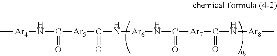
C[Ar4]NC([Ar5]C(N[Ar6]NC([Ar7]C(N[Ar8]C)=O)=O)=O)=O
